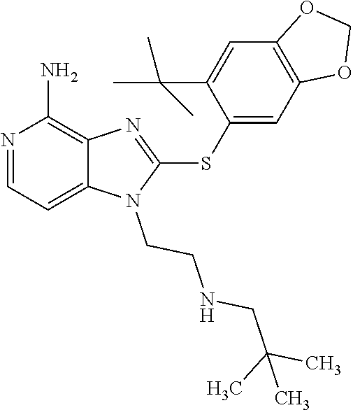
C12=CC=NC(N)=C1N=C(SC1=CC3=C(C=C1C(C)(C)C)OCO3)N2CCNCC(C)(C)C
